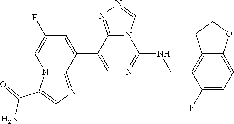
C1(C2=CC(F)=CN3C2=NC=C3C(=O)N)=CN=C(NCC2=C3C(=CC=C2F)OCC3)N2C1=NN=C2
